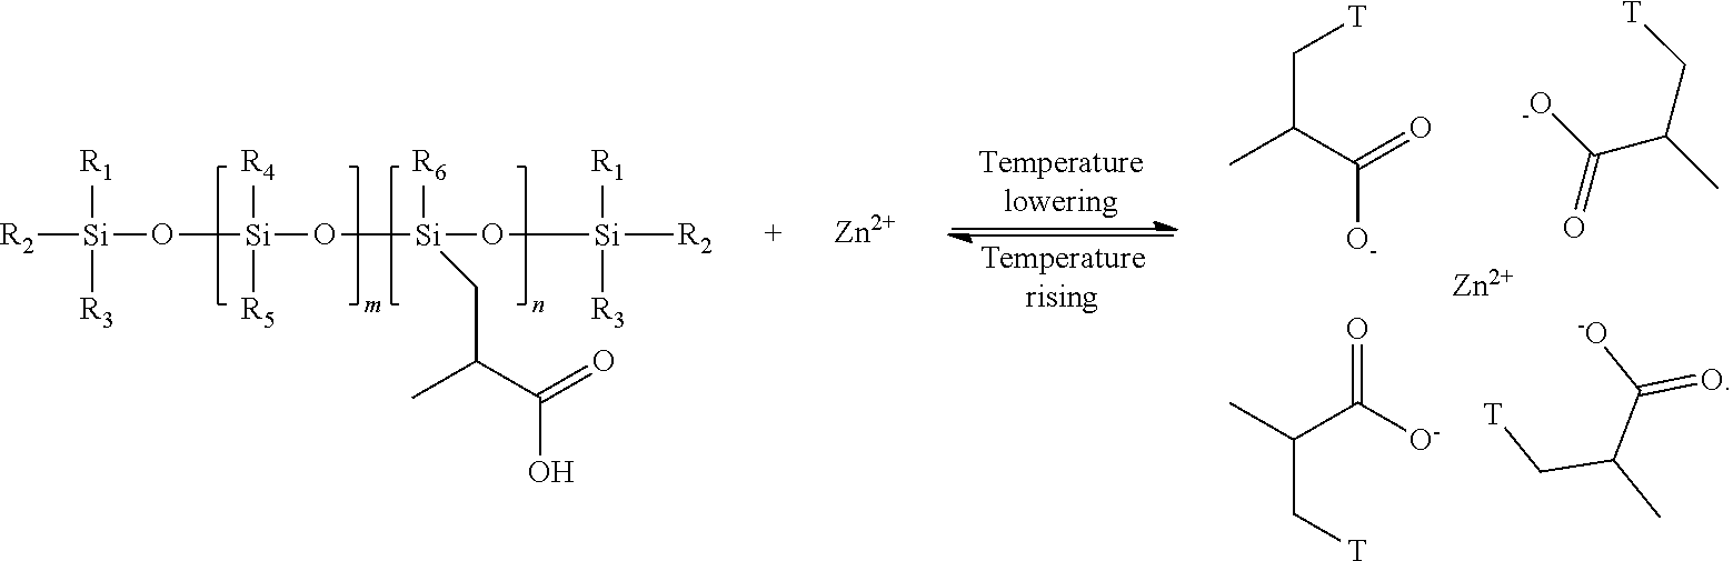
[R2][Si](O[Si](O[Si](O[Si]([R2])([R1])[R3])([R6])CC(C(O)=O)C)([R4])[R5])([R1])[R3].[O-]C(C(C)C[T])=O.O=C(C(C)C[T])[O-].O=C(C(C)C[T])[-O].[-O]C(C(C[T])C)=O.[Zn].[Zn]
